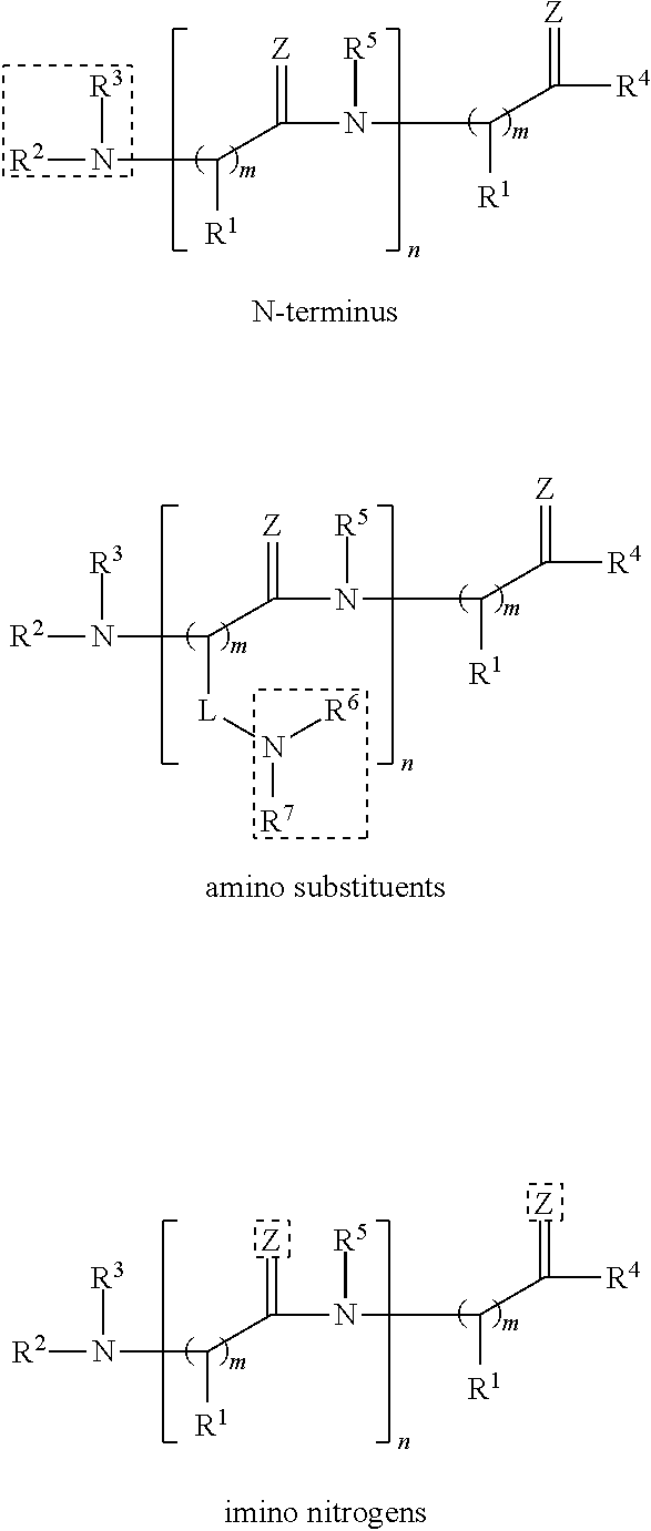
[R2]N([R3])C([R1])C(N([R5])C([R1])C([R4])=[Z])=[Z].[R2]N([R3])C([L]N([R7])[R6])C(N([R5])C([R1])C([R4])=[Z])=[Z].[R2]N([R3])C([R1])C(N([R5])C([R1])C([R4])=[Z])=[Z]
